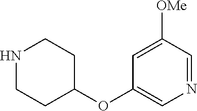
N1CCC(OC2=CN=CC([OMe])=C2)CC1
